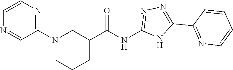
C1(N2CCCC(C(NC3=NN=C(C4=NC=CC=C4)N3)=O)C2)=NC=CN=C1
